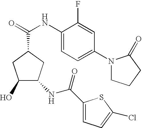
O=C(NC1=CC=C(N2CCCC2=O)C=C1F)C1CC(O)C(NC(=O)C2=CC=C(Cl)S2)C1
